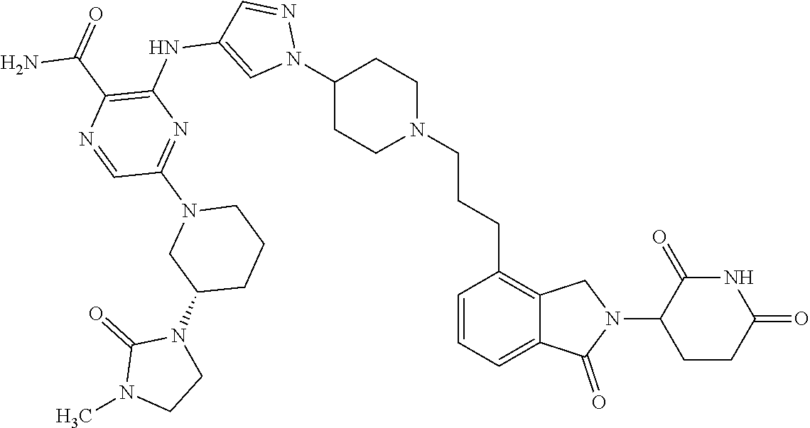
N1C(=O)C(N2CC3=C(CCCN4CCC(N5N=CC(NC6=C(C(N)=O)N=CC(N7CCCC(N8C(=O)N(C)CC8)C7)=N6)=C5)CC4)C=CC=C3C2=O)CCC1=O
